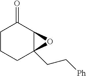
C1(=O)CCCC2(CC[Ph])C1O2
